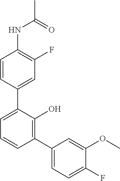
C1(NC(C)=O)=C(F)C=C(C2=CC=CC(C3=CC=C(F)C(OC)=C3)=C2O)C=C1
